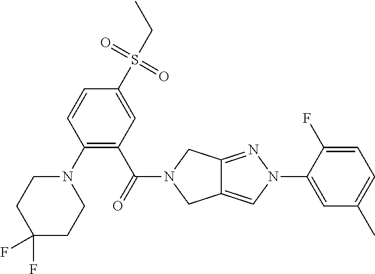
C1(C)=CC=C(F)C(N2C=C3C(=N2)CN(C(=O)C2=C(N4CCC(F)(F)CC4)C=CC(S(CC)(=O)=O)=C2)C3)=C1
